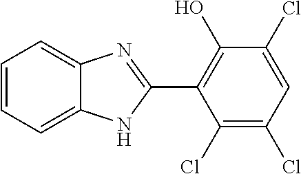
C1=CC=C2C(=C1)N=C(C1=C(O)C(Cl)=CC(Cl)=C1Cl)N2
